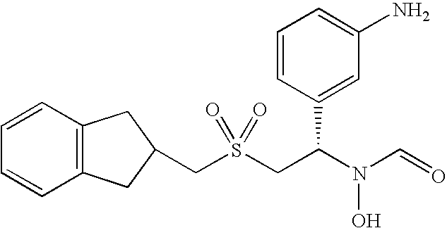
C(S(CC(N(C=O)O)C1=CC(N)=CC=C1)(=O)=O)C1CC2=C(C=CC=C2)C1
